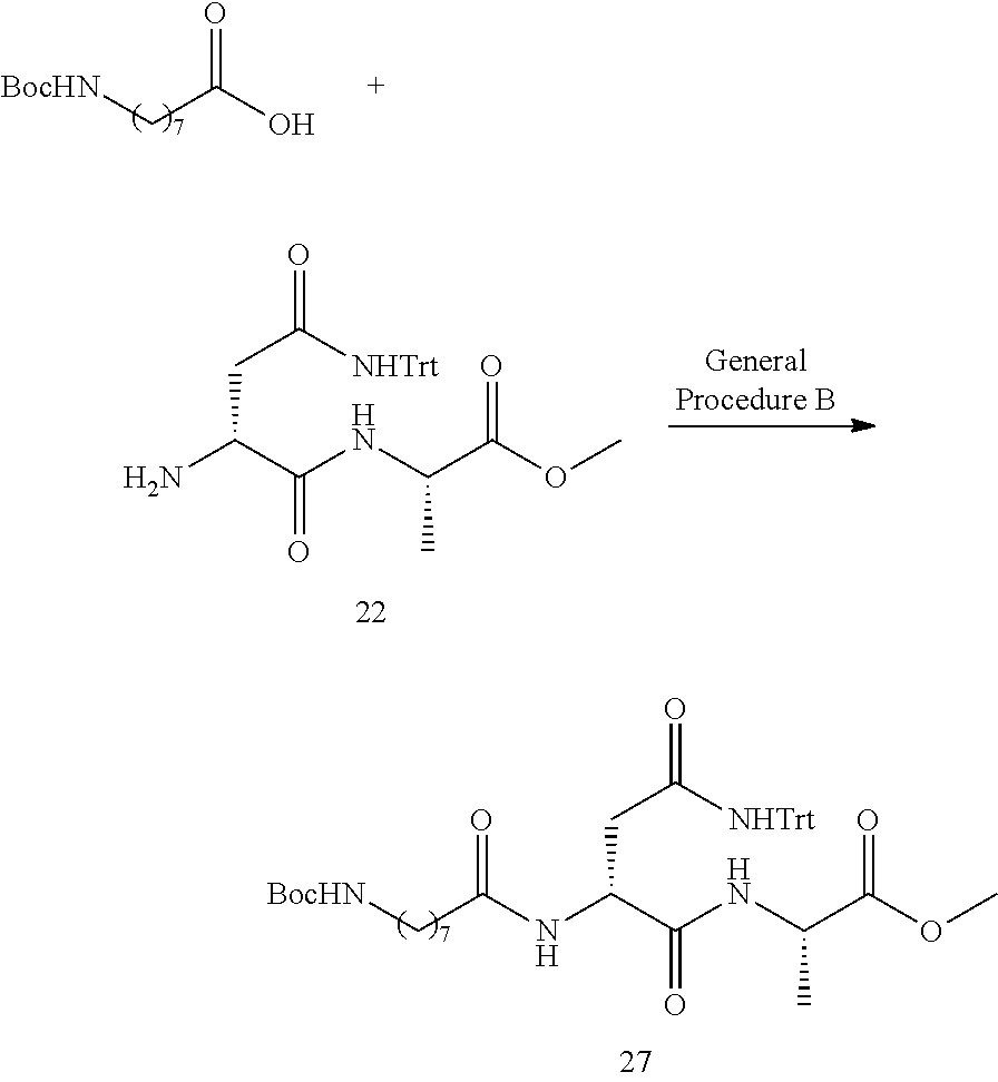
NC(C(NC(C(OC)=O)C)=O)CC([NHTrt])=O.[BocHN]CC(O)=O.C(C(NC(C(OC)=O)C)=O)(CC([NHTrt])=O)NC(=O)C[BocHN]
